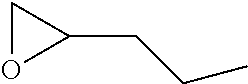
C(C1OC1)CC
